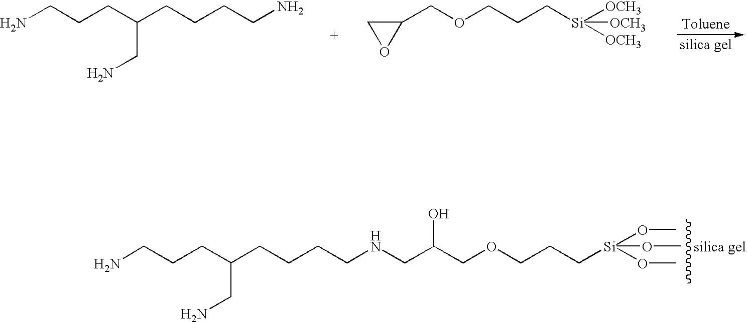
NCCCC(CCCCN)CN.C1(COCCC[Si]([OCH3])([OCH3])[OCH3])CO1.NCCCC(CCCCNCC(O)COCCC[Si](OC)(OC)OC)CN.[silica gel]
